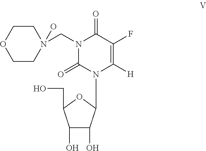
C1COCCN1(CN1C(=O)C(F)=C([H])N(C2C(O)C(O)C(CO)O2)C1=O)O
